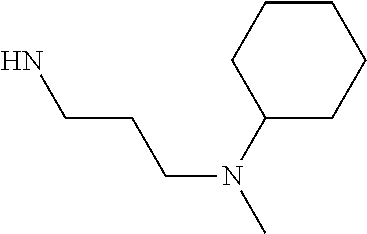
NCCCN(C)C1CCCCC1
